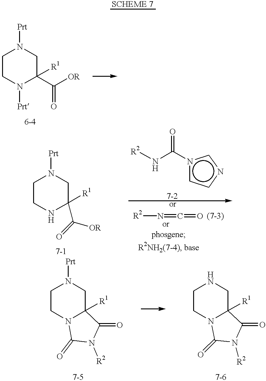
C1CN([Prt])C([R1])(C([OR])=O)CN1[Prt].C1CNC([R1])(C([OR])=O)CN1[Prt].n1(C(N[R2])=O)ccnc1.[R2]N=C=O.C1CN2C(=O)N([R2])C(=O)C2([R1])CN1[Prt].C1CN2C([R1])(CN1)C(=O)N([R2])C2=O
